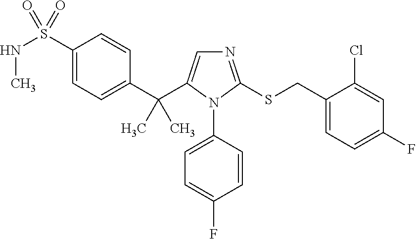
C1(C(C2=CN=C(SCC3=CC=C(F)C=C3Cl)N2C2=CC=C(F)C=C2)(C)C)=CC=C(S(NC)(=O)=O)C=C1
